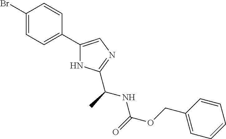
C1(Br)=CC=C(C2=CN=C(C(C)NC(=O)OCC3=CC=CC=C3)N2)C=C1
